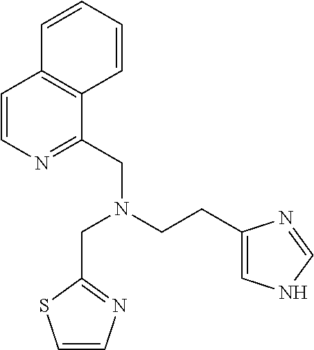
C1=CN=C(CN(CCC2=CNC=N2)CC2=NC=CS2)C2=C1C=CC=C2
